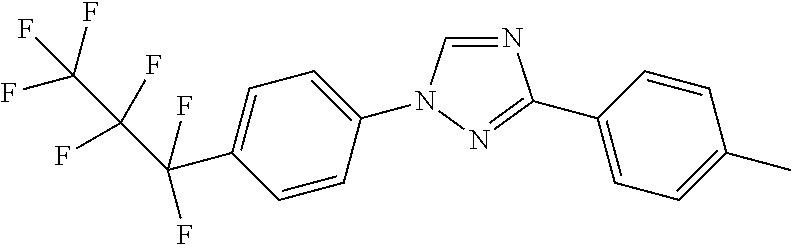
N1=CN(C2=CC=C(C(C(F)(F)C(F)(F)F)(F)F)C=C2)N=C1C1=CC=C(C)C=C1
